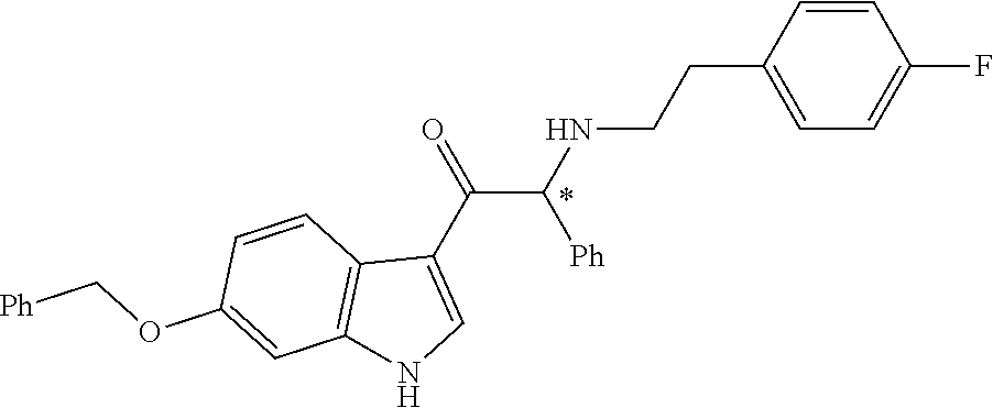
C1=CC(CCNC(C(C2=CNC3=C2C=CC(OC[Ph])=C3)=O)[Ph])=CC=C1F
